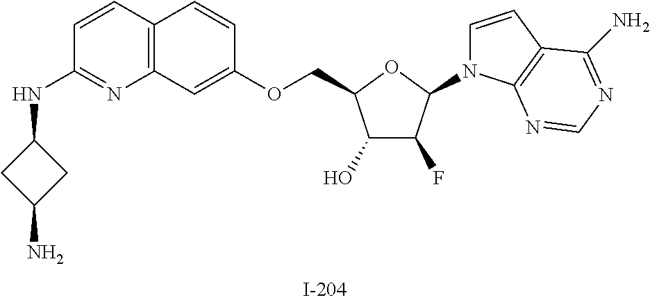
C1(O)C(F)C(N2C=CC3=C2N=CN=C3N)OC1COC1=CC2=C(C=C1)C=CC(NC1CC(N)C1)=N2
